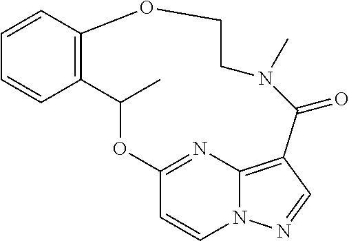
C1=CC2=C(C=C1)C(C)OC1=NC3=C(C=NN3C=C1)C(=O)N(C)CCO2
